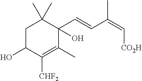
C1C(O)C([CHF2])=C(C)C(O)(C=CC(=C[CO2H])C)C1(C)C
